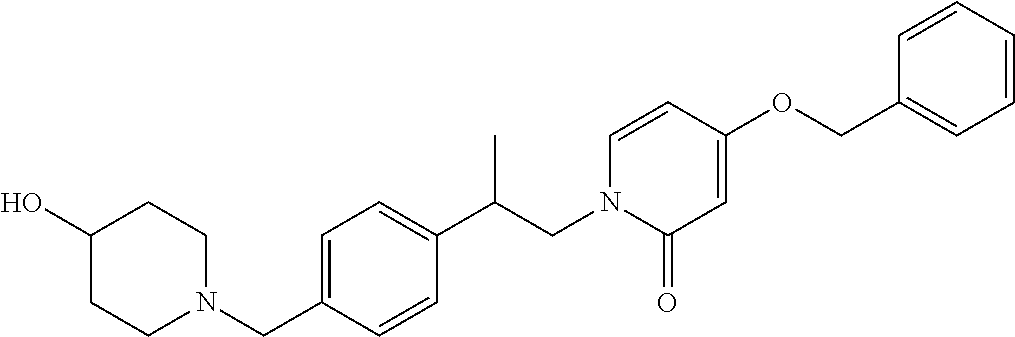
C1(O)CCN(CC2=CC=C(C(CN3C(=O)C=C(OCC4=CC=CC=C4)C=C3)C)C=C2)CC1
